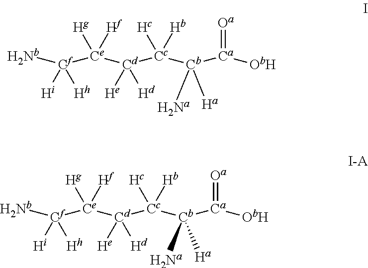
[Nb][Cf]([Ce]([Cd]([Cc]([Cb]([Ca]([ObH])=[Oa])([Na])[Ha])([Hc])[Hb])([He])[Hd])([Hg])[Hf])([Hi])[Hh].[Nb][Cf]([Ce]([Cd]([Cc]([Cb]([Ca]([ObH])=[Oa])([Na])[Ha])([Hc])[Hb])([He])[Hd])([Hg])[Hf])([Hi])[Hh]
